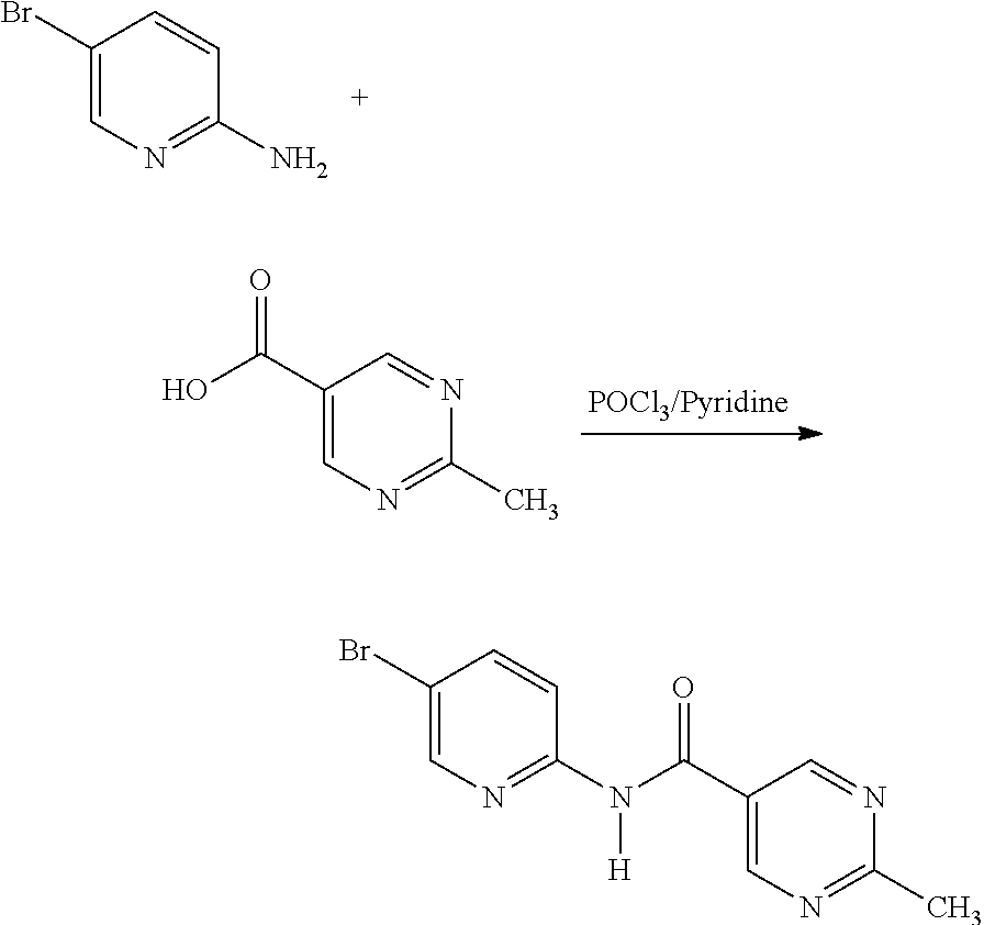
C1(Br)=CN=C(N)C=C1.C1(C(O)=O)=CN=C(C)N=C1.C1(Br)=CN=C(N([H])C(C2=CN=C(C)N=C2)=O)C=C1
